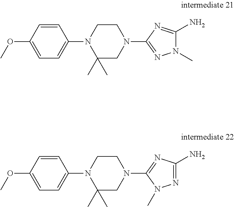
C1=CC(OC)=CC=C1N1C(C)(C)CN(C2=NN(C)C(N)=N2)CC1.C1=CC(OC)=CC=C1N1C(C)(C)CN(C2=NC(N)=NN2C)CC1
